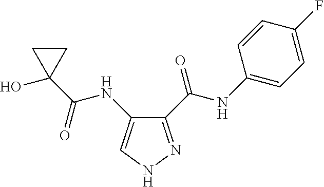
C1(C(=O)NC2=CNN=C2C(NC2=CC=C(F)C=C2)=O)(O)CC1
